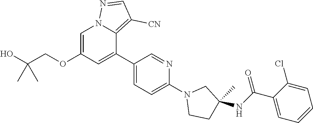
O(CC(O)(C)C)C1=CN2C(=C([CN])C=N2)C(C2=CC=C(N3CCC(NC(=O)C4=CC=CC=C4Cl)(C)C3)N=C2)=C1
